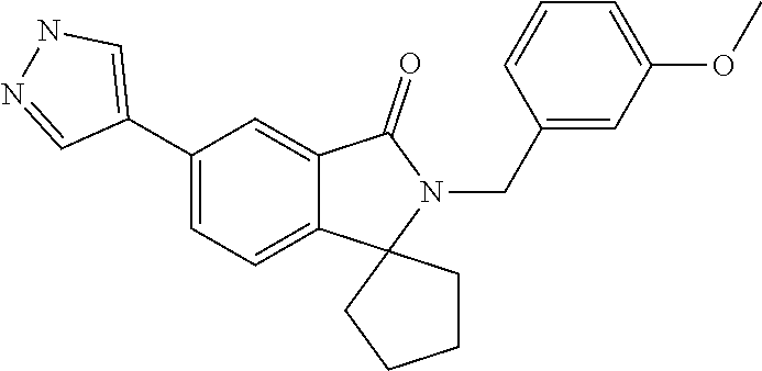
C1(C2=CNN=C2)=CC=C2C(=C1)C(=O)N(CC1=CC(OC)=CC=C1)C21CCCC1
